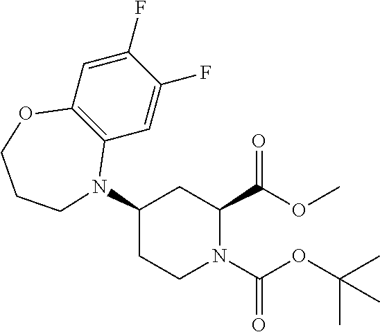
C1(F)=CC2=C(C=C1F)N(C1CC(C(OC)=O)N(C(OC(C)(C)C)=O)CC1)CCCO2
